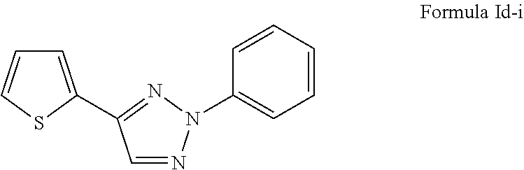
C1=C(C2=NN(C3=CC=CC=C3)N=C2)SC=C1
